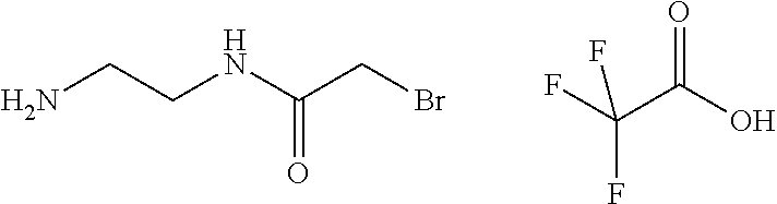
NCCNC(CBr)=O.O=C(O)C(F)(F)F
